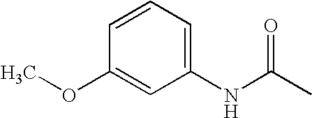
C1=CC=C(NC(=O)C)C=C1OC
